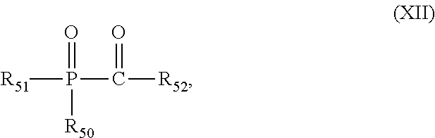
[R51]P(=O)(C(=O)[R52])[R50]
